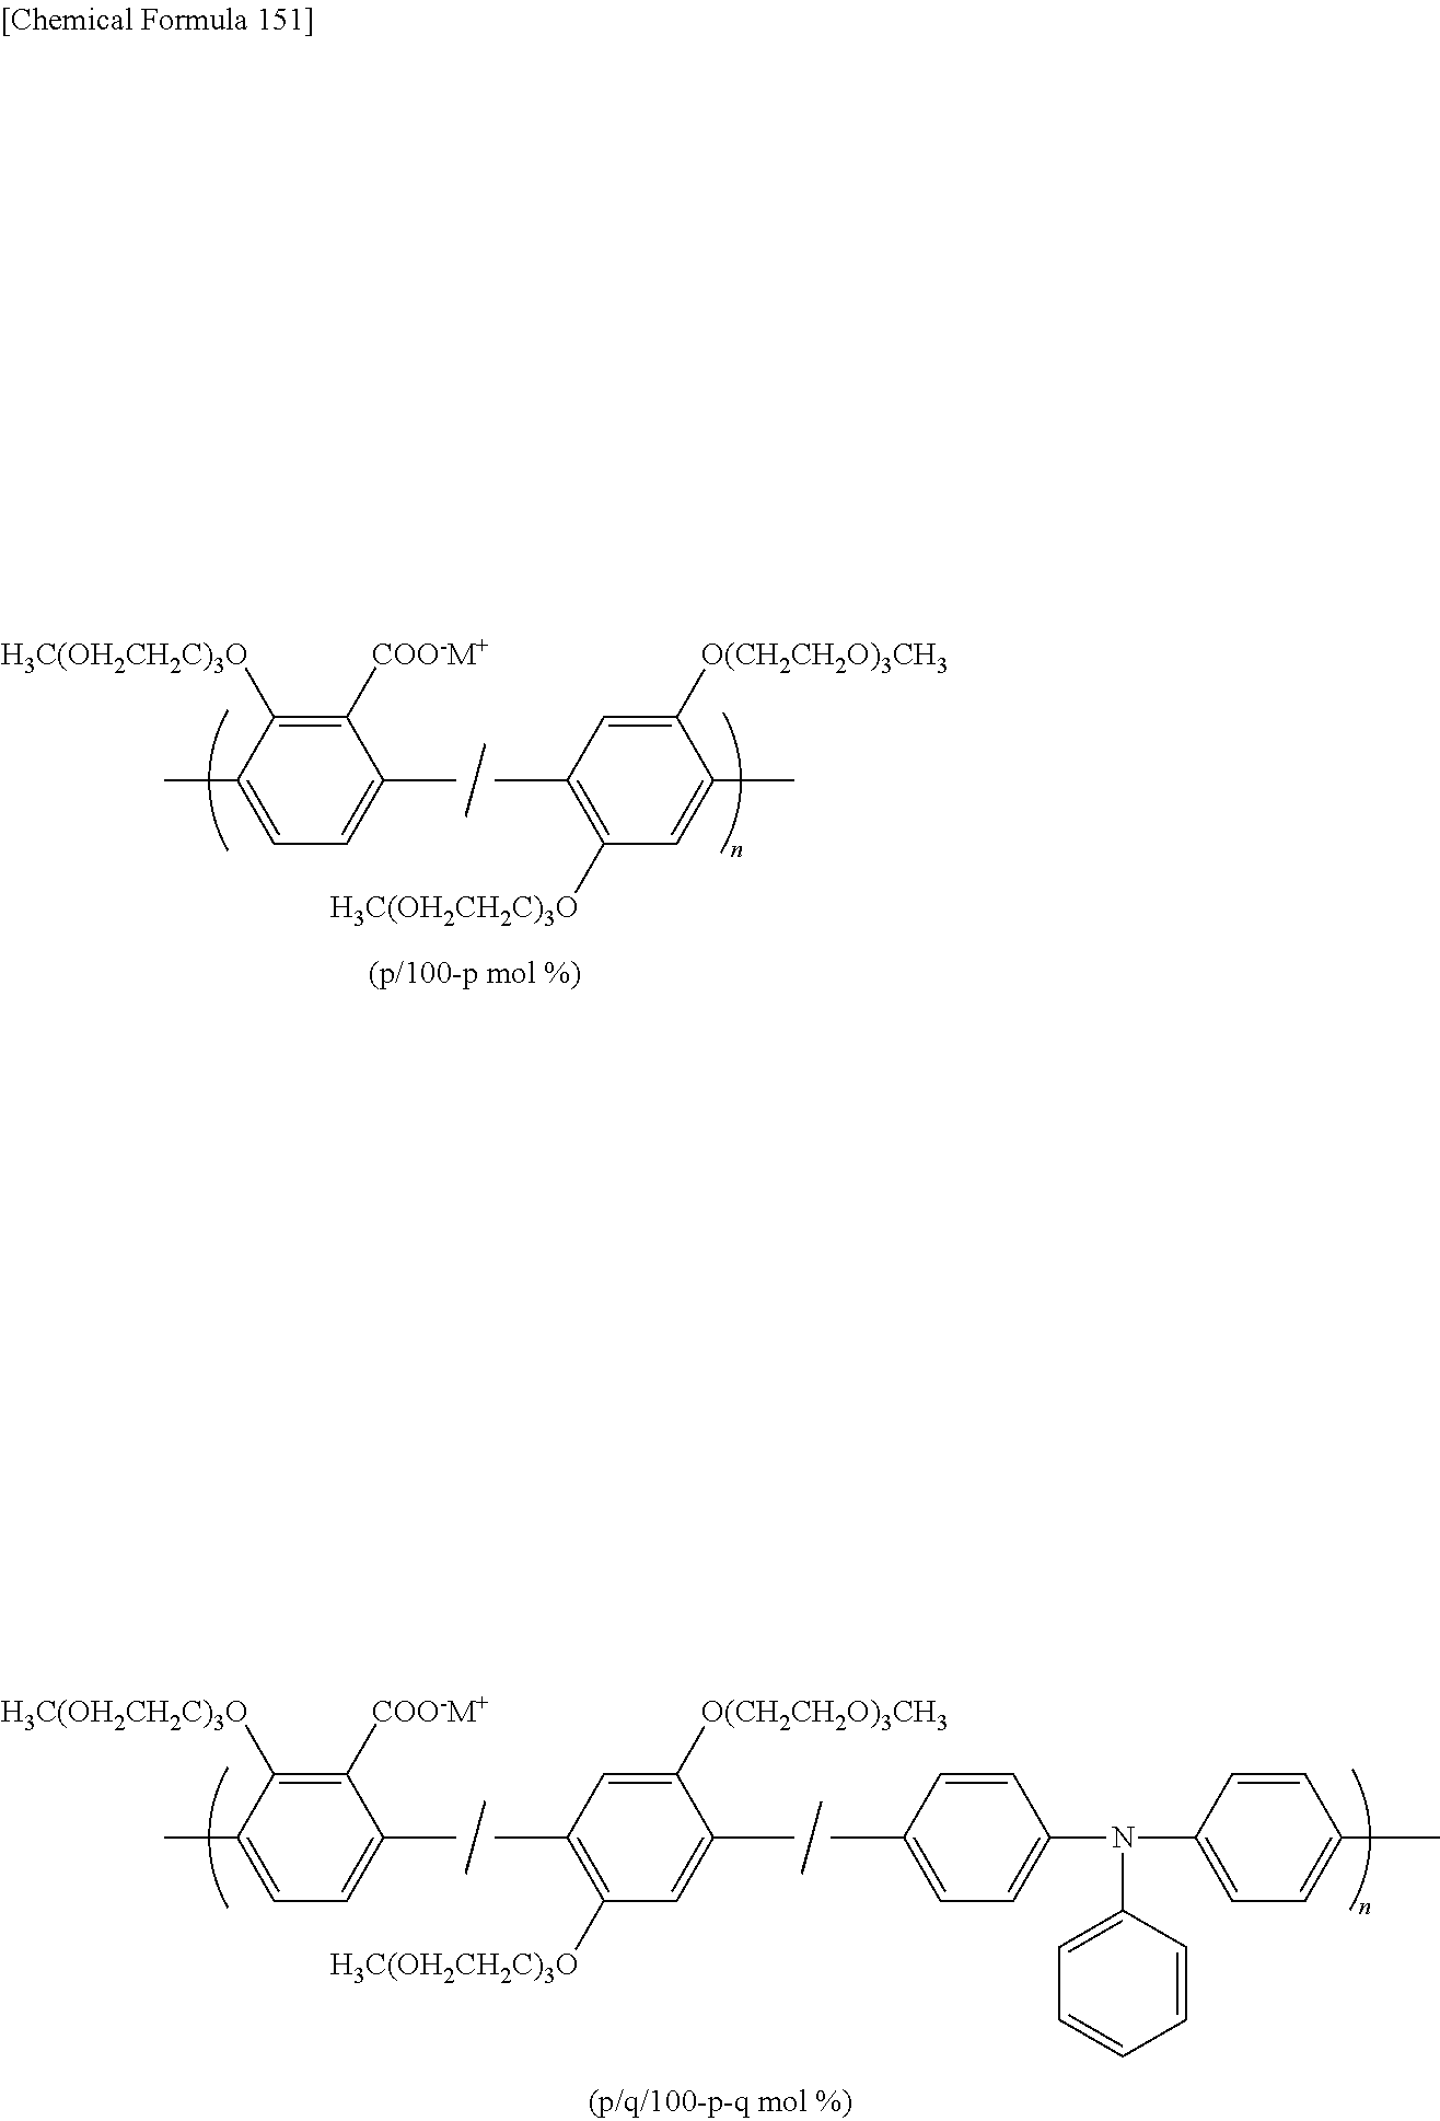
C1([H3C(OH2CH2C)3O])=C(C)C=C([O(CH2CH2O)3CH3])C(C)=C1.C1=C(C)C([COO-M+])=C([H3C(OH2CH2C)3O])C(C)=C1.C1(C)=CC=C(N(C2=CC=C(C)C=C2)C2=CC=CC=C2)C=C1.C1([H3C(OH2CH2C)3O])=C(C)C=C([O(CH2CH2O)3CH3])C(C)=C1.C1=C(C)C([COO-M+])=C([H3C(OH2CH2C)3O])C(C)=C1
